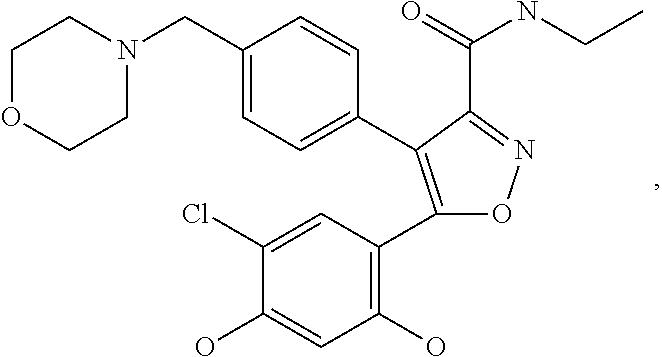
C1(C2=C(O)C=C(O)C(Cl)=C2)=C(C2=CC=C(CN3CCOCC3)C=C2)C(C(=O)NCC)=NO1
